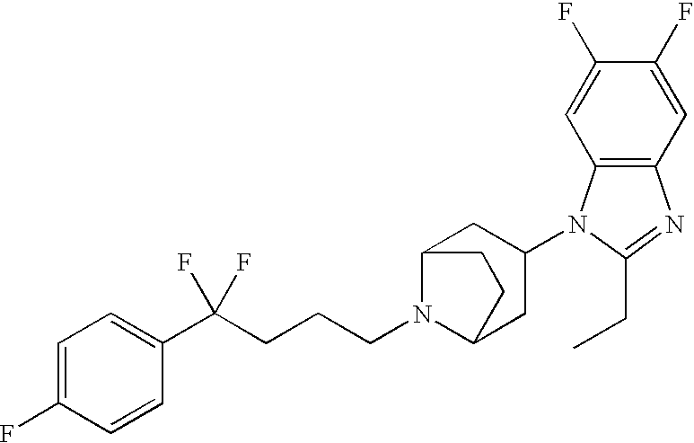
C1=C(F)C=CC(C(CCCN2C3CC(N4C5=C(N=C4CC)C=C(F)C(F)=C5)CC2CC3)(F)F)=C1
